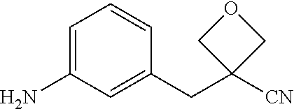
C1=C(N)C=C(CC2([CN])COC2)C=C1
